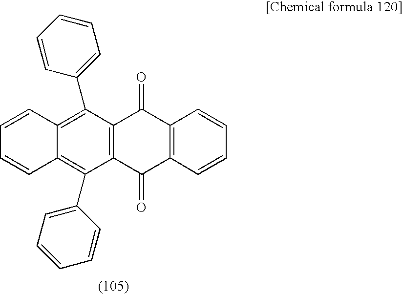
C12=C(C(=O)C3=C(C1=O)C=CC=C3)C(C1=CC=CC=C1)=C1C(=C2C2=CC=CC=C2)C=CC=C1
